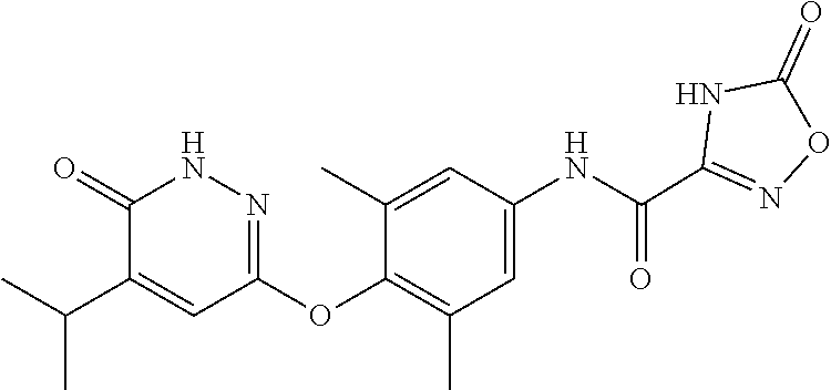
C1=C(NC(C2=NOC(=O)N2)=O)C=C(C)C(OC2=NNC(=O)C(C(C)C)=C2)=C1C
